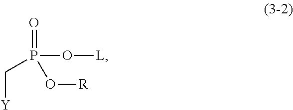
C(P(O[L])(=O)O[R])[Y]
